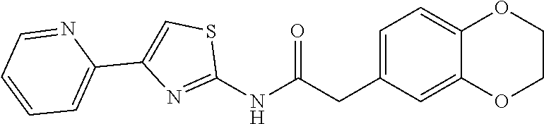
C1=C(CC(NC2=NC(C3=CC=CC=N3)=CS2)=O)C=C2C(=C1)OCCO2
